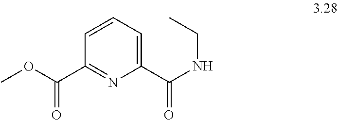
C1(C(=O)NCC)=CC=CC(C(OC)=O)=N1
